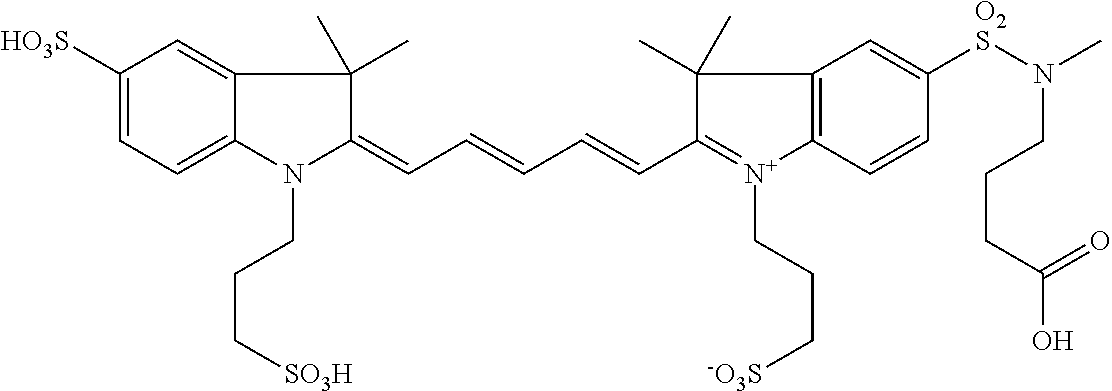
C(=CC=C1C(C)(C)C2=CC([SO3H])=CC=C2N1CCC[SO3H])C=CC1=[N+](CCC[SO3-])C2=C(C1(C)C)C=C([SO2]N(C)CCCC(O)=O)C=C2
